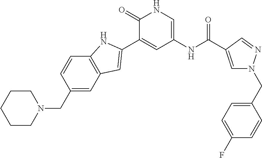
C1CCCCN1CC1=CC2=C(C=C1)NC(C1=CC(NC(C3=CN(CC4=CC=C(F)C=C4)N=C3)=O)=CNC1=O)=C2
